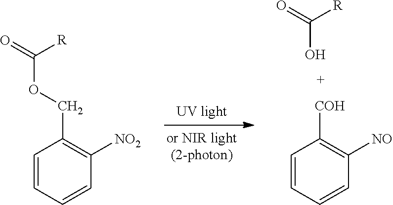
C1([NO2])=C(COC(=O)[R])C=CC=C1.C1([NO])=C([COH])C=CC=C1.OC(=O)[R]
